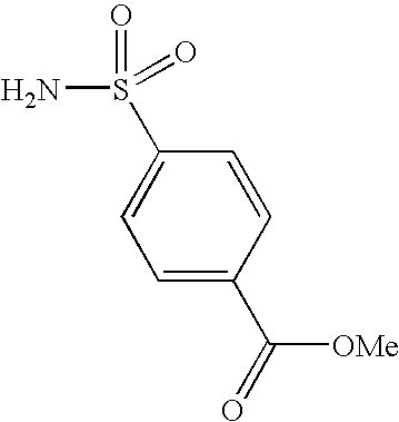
NS(C1=CC=C(C([OMe])=O)C=C1)(=O)=O
